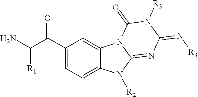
C1(C(C(N)[R1])=O)=CC=C2C(=C1)N1C(=NC(=N[R3])N([R3])C1=O)N2[R2]
